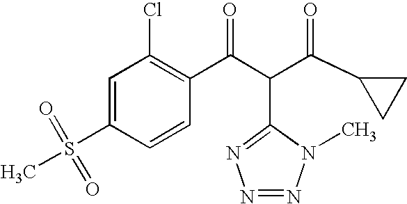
C1=C(S(C)(=O)=O)C=CC(C(C(C(C2CC2)=O)C2=NN=NN2C)=O)=C1Cl
